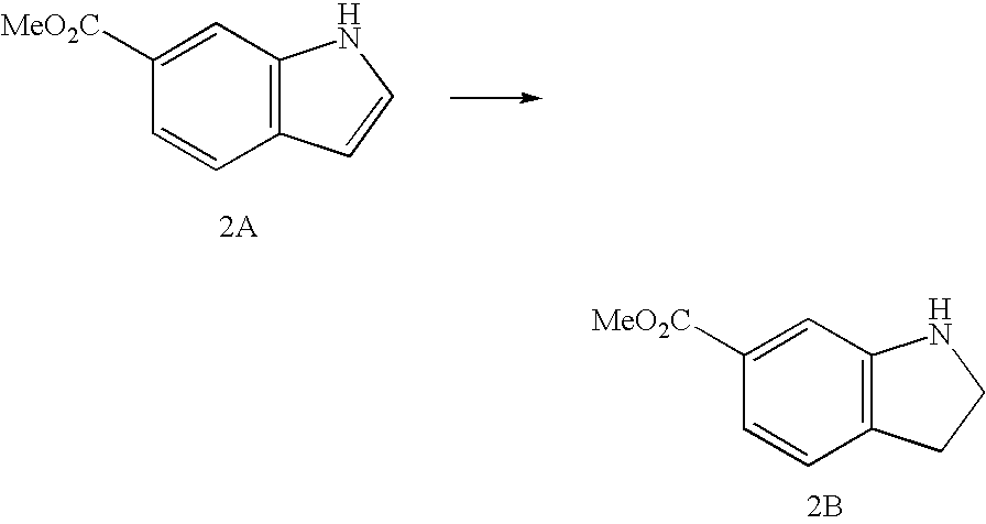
C1([MeO2C])=CC2=C(C=C1)C=CN2.C1([MeO2C])=CC2=C(C=C1)CCN2.[2B]
